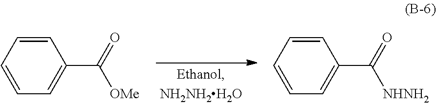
C1=CC=CC=C1C([OMe])=O.C1=CC=CC=C1C([NHNH2])=O
